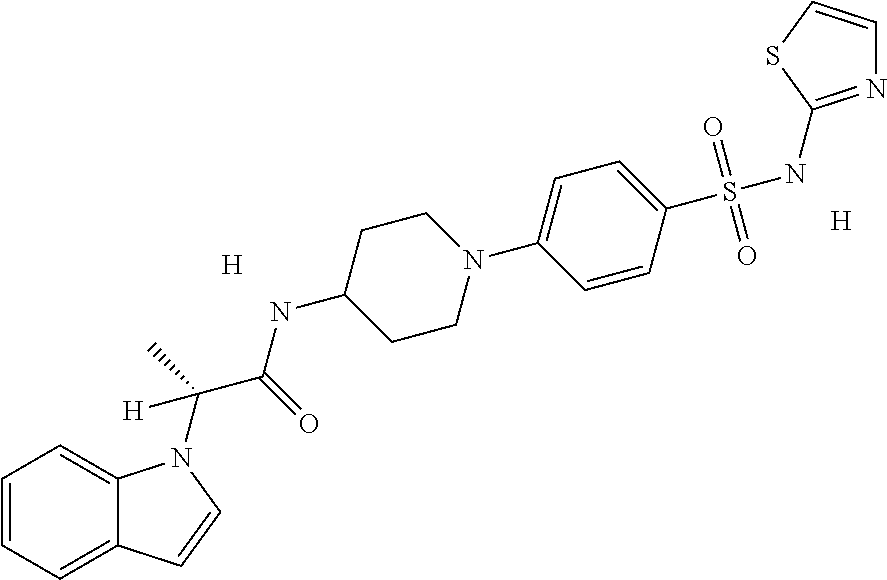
[H].[H].C1=CC=C2C(=C1)N(C(C)(C(=O)NC1CCN(C3=CC=C(S(NC4=NC=CS4)(=O)=O)C=C3)CC1)[H])C=C2
